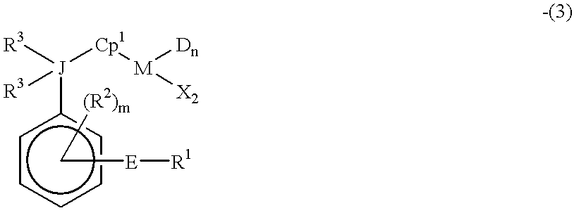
c1cccc([J]([Cp1][M]([Dn])[X2])([R3])[R3])c1.C([E][R1])[(R2)m]
